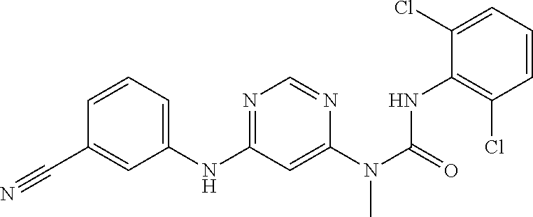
C(C1=CC(NC2=NC=NC(N(C(=O)NC3=C(Cl)C=CC=C3Cl)C)=C2)=CC=C1)#N
